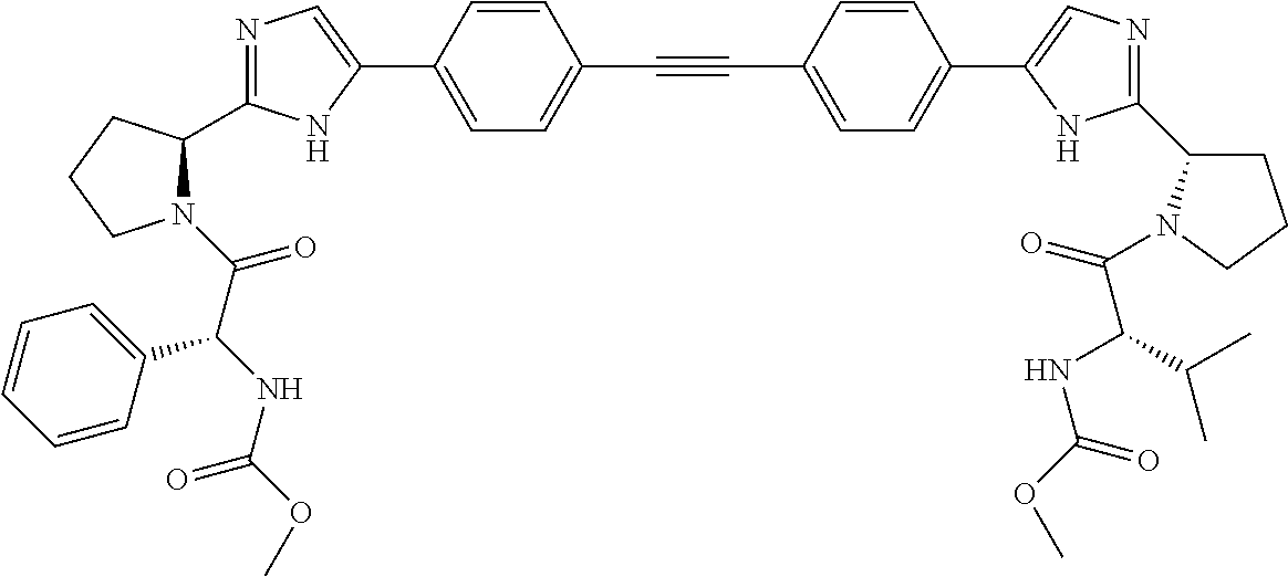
N1=C(C2N(C(C(NC(=O)OC)C3=CC=CC=C3)=O)CCC2)NC(C2=CC=C(C#CC3=CC=C(C4=CN=C(C5CCCN5C(=O)C(NC(OC)=O)C(C)C)N4)C=C3)C=C2)=C1
